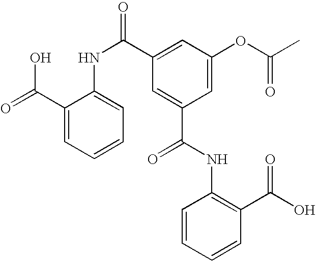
C1(C(=O)O)=CC=CC=C1NC(=O)C1=CC(OC(C)=O)=CC(C(NC2=C(C(=O)O)C=CC=C2)=O)=C1
